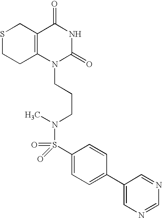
S1CCC2=C(C1)C(=O)NC(=O)N2CCCN(C)S(=O)(=O)C1=CC=C(C2=CN=CN=C2)C=C1
